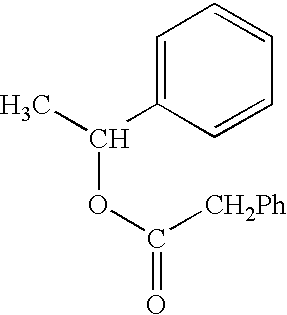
C(OC(=O)[CH2Ph])(C)C1=CC=CC=C1
